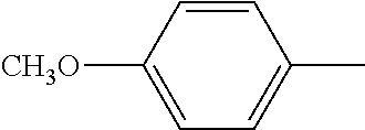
C1([CH3O])=CC=C(C)C=C1
